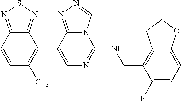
C1(C2=C([CF3])C=CC3=NSN=C23)=CN=C(NCC2=C3C(=CC=C2F)OCC3)N2C1=NN=C2
